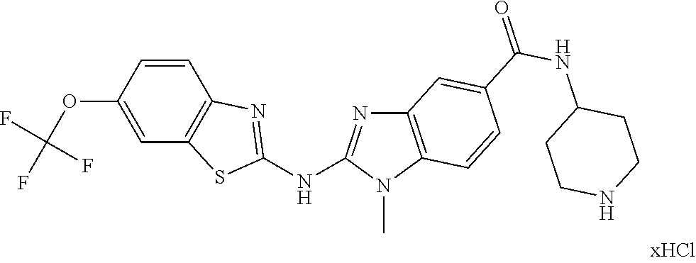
O(C1=CC2=C(C=C1)N=C(NC1=NC3=C(N1C)C=CC(C(NC1CCNCC1)=O)=C3)S2)C(F)(F)F
